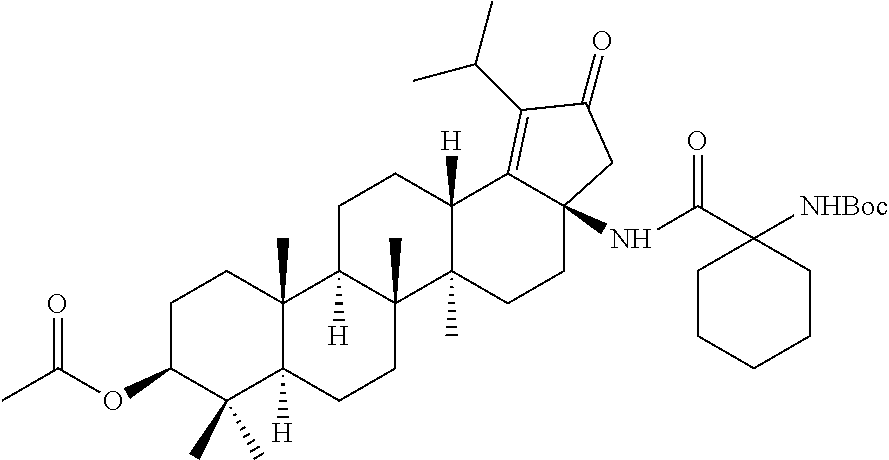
C1C(OC(C)=O)C(C)(C)C2([H])C(C)(C1)C1([H])C(C)(CC2)C2(C)C([H])(CC1)C1=C(C(C)C)C(=O)CC1(NC(=O)C1([NHBoc])CCCCC1)CC2
